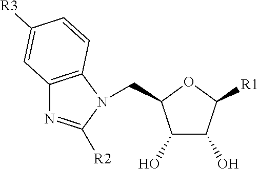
N1=C([R2])N(CC2C(O)C(O)C([R1])O2)C2=C1C=C([R3])C=C2
